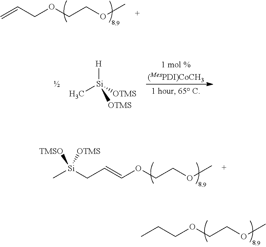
C(COCCOC)C.C=CCOCCOC.C[Si]([OTMS])([OTMS])[H].C(=COCCOC)C[Si](C)([TMSO])[OTMS]
